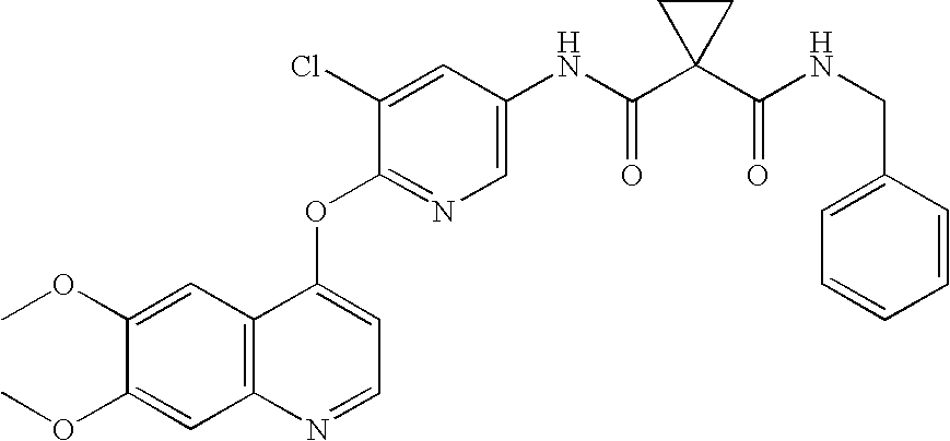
C12=C(C=C(OC)C(OC)=C1)C(OC1=NC=C(NC(C3(C(NCC4=CC=CC=C4)=O)CC3)=O)C=C1Cl)=CC=N2
